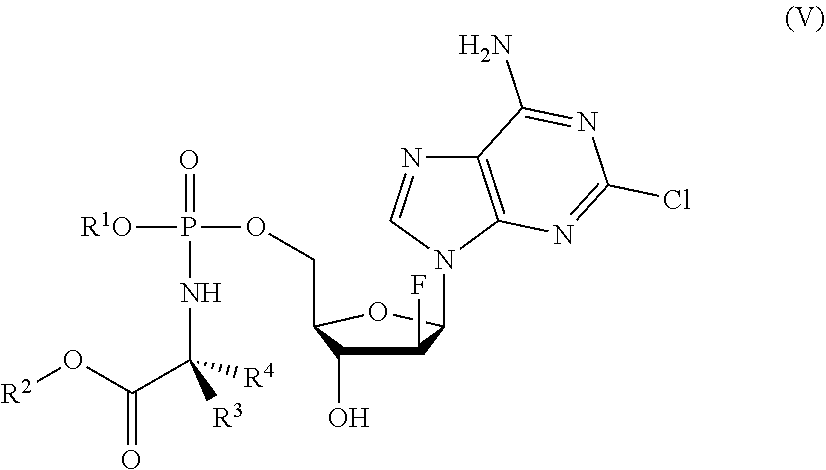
C1(F)C(O)C(COP([R1O])(=O)NC(C(=O)O[R2])([R3])[R4])OC1N1C2=C(N=C1)C(N)=NC(Cl)=N2
